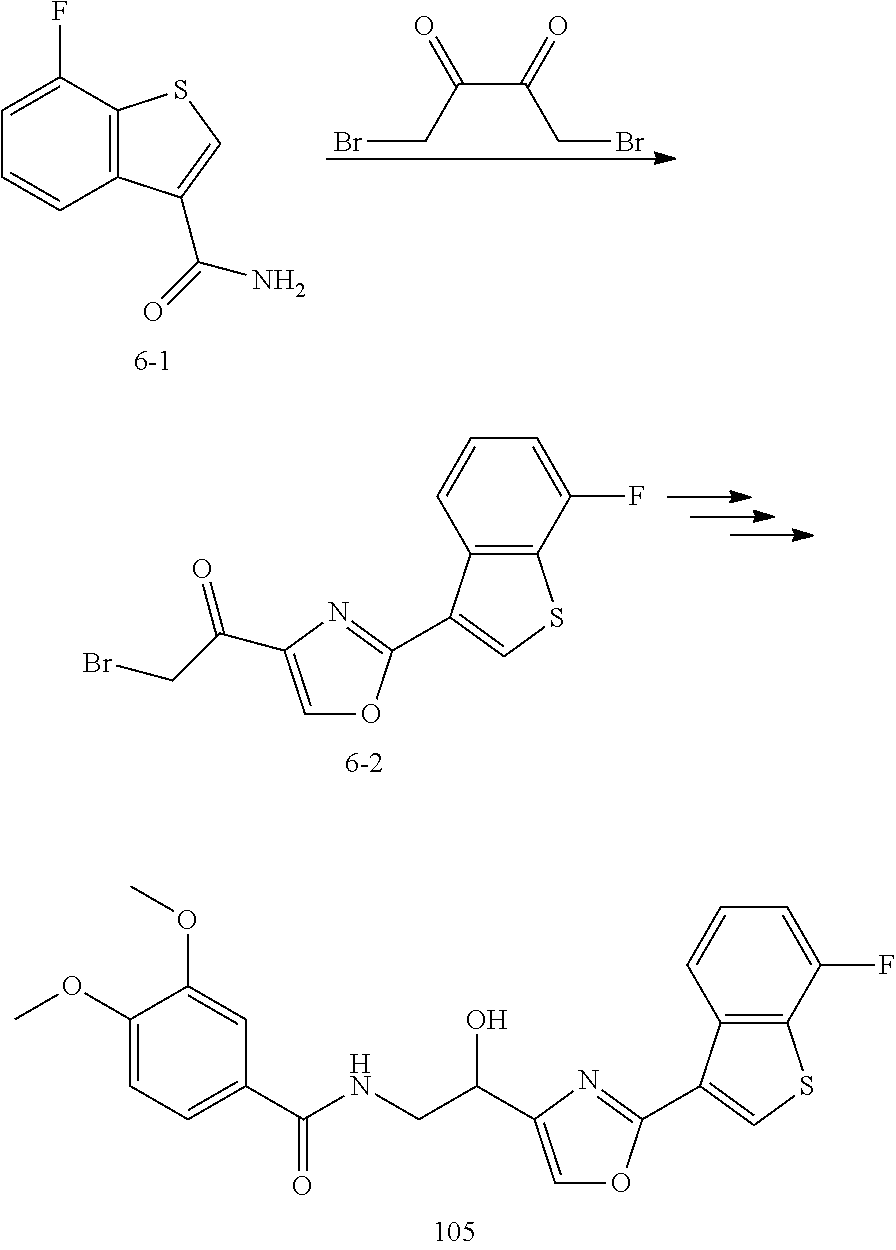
C1=C(F)C2=C(C=C1)C(C1=NC(C(CNC(C3=CC=C(OC)C(OC)=C3)=O)O)=CO1)=CS2.C1=C(F)C2=C(C=C1)C(C1=NC(C(CBr)=O)=CO1)=CS2.BrCC(C(CBr)=O)=O.C1=C(F)C2=C(C=C1)C(C(=O)N)=CS2
